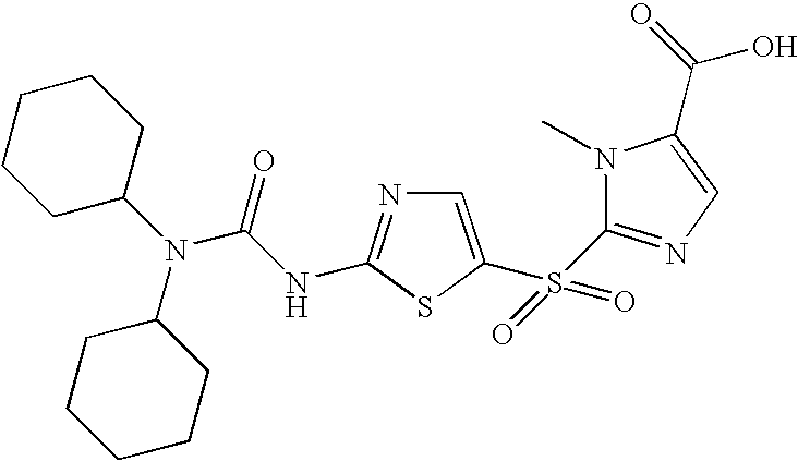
C1CCC(N(C(=O)NC2=NC=C(S(=O)(=O)C3=NC=C(C(=O)O)N3C)S2)C2CCCCC2)CC1
